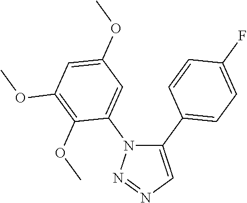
C1(C2=CC=C(F)C=C2)=CN=NN1C1=CC(OC)=CC(OC)=C1OC
